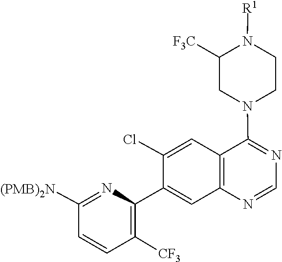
N1=CN=C(N2CC([F3C])N([R1])CC2)C2=C1C=C(C1=C([CF3])C=CC([(PMB)2N])=N1)C(Cl)=C2
